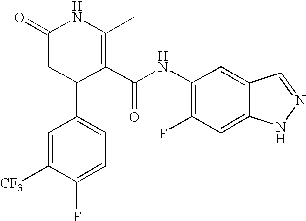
C1=C([CF3])C(F)=CC=C1C1C(C(NC2=C(F)C=C3C(=C2)C=NN3)=O)=C(C)NC(=O)C1
